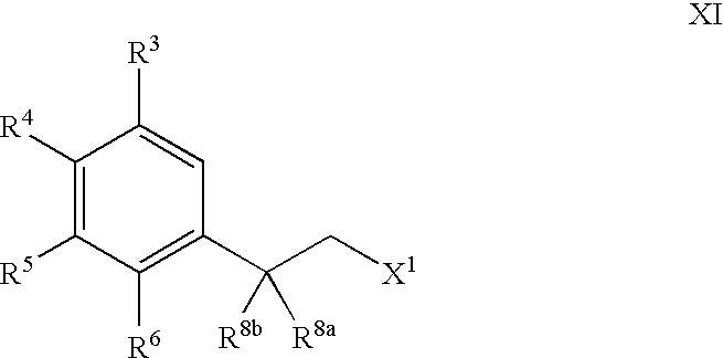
C1([R4])=C([R5])C([R6])=C(C(C[X1])([R8b])[R8a])C=C1[R3]
